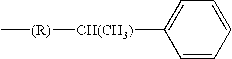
[CH(CH3)](C1=CC=CC=C1)[(R)]C
